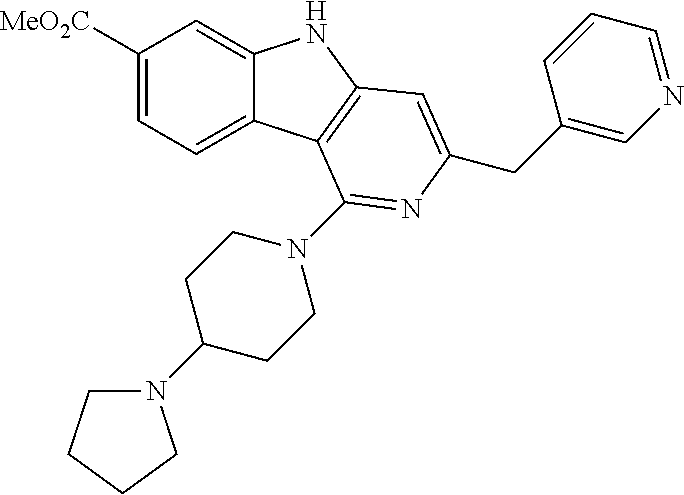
C1([MeO2C])=CC=C2C(=C1)NC1=C2C(N2CCC(N3CCCC3)CC2)=NC(CC2=CN=CC=C2)=C1
